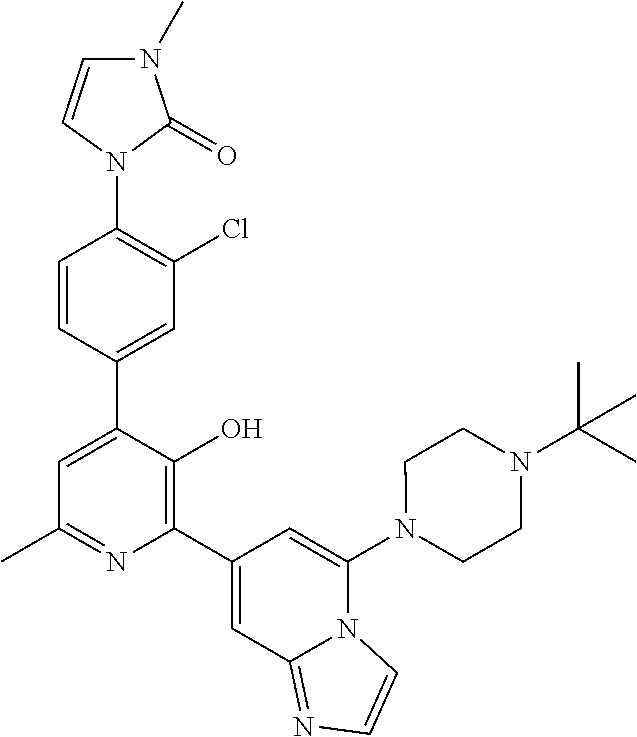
N1(C2=C(Cl)C=C(C3=CC(C)=NC(C4=CC5=NC=CN5C(N5CCN(C(C)(C)C)CC5)=C4)=C3O)C=C2)C(=O)N(C)C=C1
